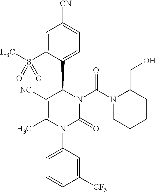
C1([NC])=C(C)N(C2=CC=CC([CF3])=C2)C(=O)N(C(N2CCCCC2CO)=O)C1C1=CC=C([CN])C=C1S(C)(=O)=O
